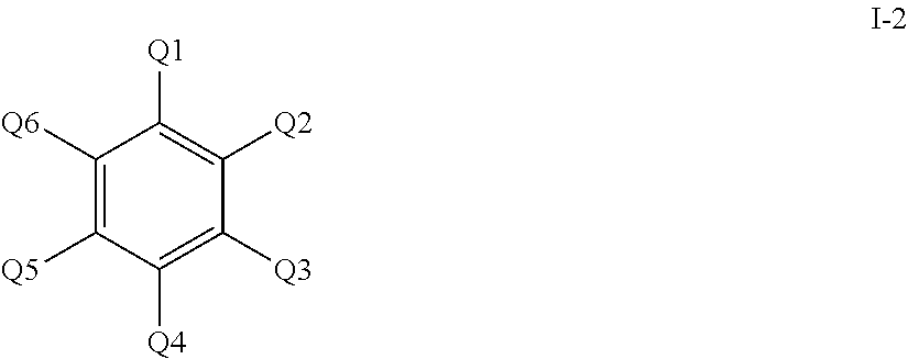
C1([Q6])=C([Q5])C([Q4])=C([Q3])C([Q2])=C1[Q1]
